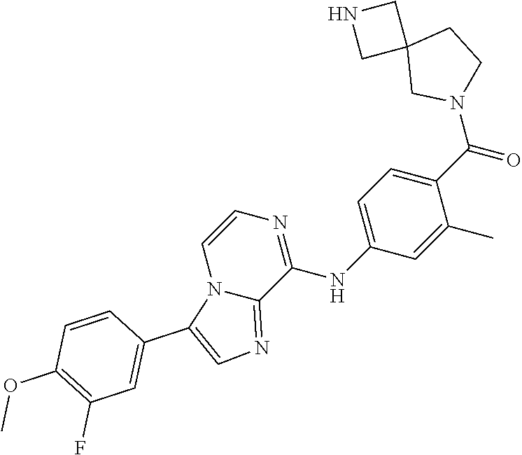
N12C(=NC=C1C1=CC(F)=C(OC)C=C1)C(NC1=CC=C(C(N3CCC4(C3)CNC4)=O)C(C)=C1)=NC=C2
